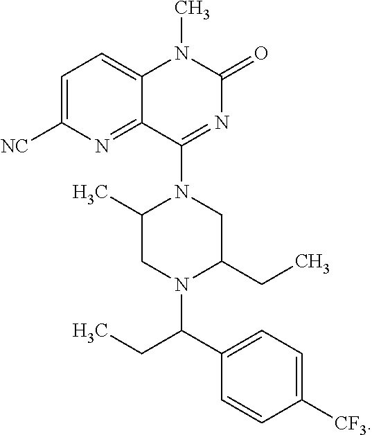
C1=CC([CF3])=CC=C1C(CC)N1CC(C)N(C2=NC(=O)N(C)C3=CC=C([NC])N=C23)CC1CC
